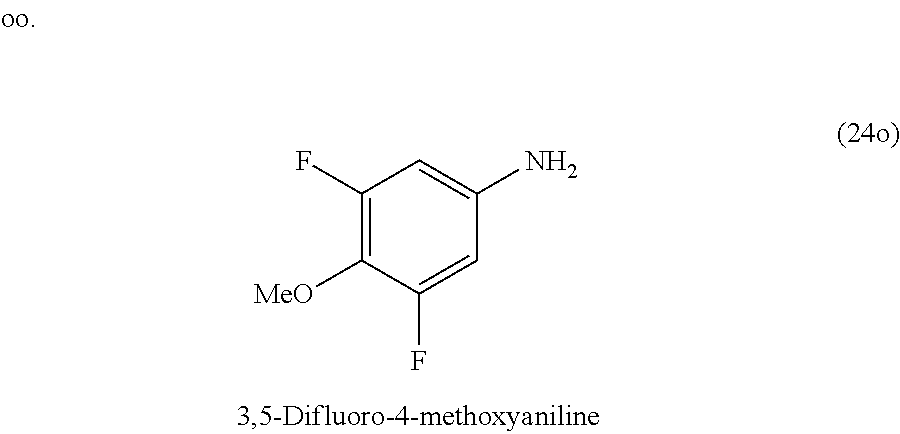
C1(F)=C([MeO])C(F)=CC(N)=C1
